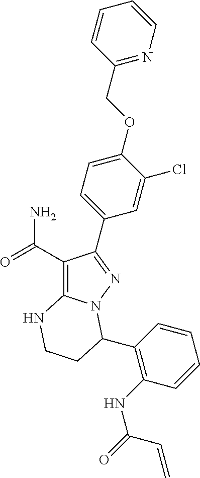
C1(C(N)=O)=C2N(N=C1C1=CC=C(OCC3=NC=CC=C3)C(Cl)=C1)C(C1=C(NC(=O)C=C)C=CC=C1)CCN2
